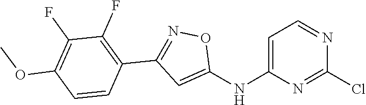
C1=C(NC2=CC(C3=C(F)C(F)=C(OC)C=C3)=NO2)N=C(Cl)N=C1
